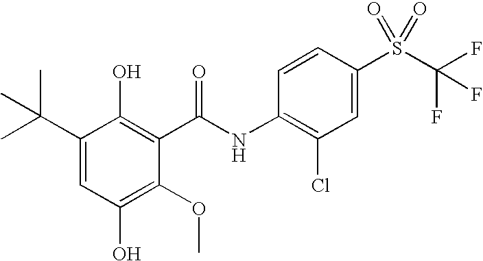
C1(C(C)(C)C)=CC(O)=C(OC)C(C(=O)NC2=C(Cl)C=C(S(C(F)(F)F)(=O)=O)C=C2)=C1O
